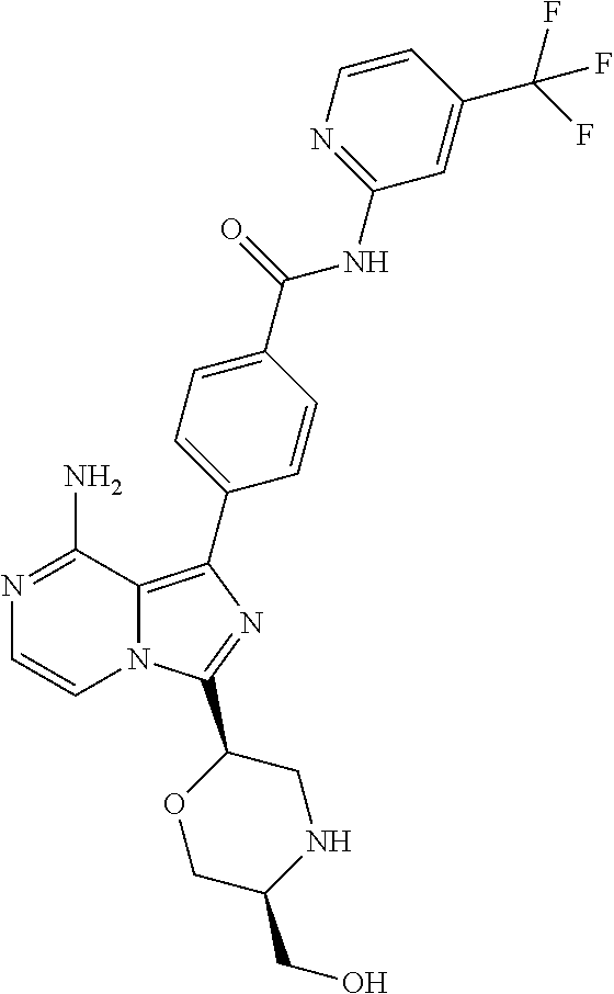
N1=C(N)C2=C(C3=CC=C(C(=O)NC4=NC=CC(C(F)(F)F)=C4)C=C3)N=C(C3OCC(CO)NC3)N2C=C1
